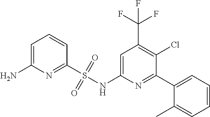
C1=C(NS(C2=NC(N)=CC=C2)(=O)=O)N=C(C2=CC=CC=C2C)C(Cl)=C1C(F)(F)F
